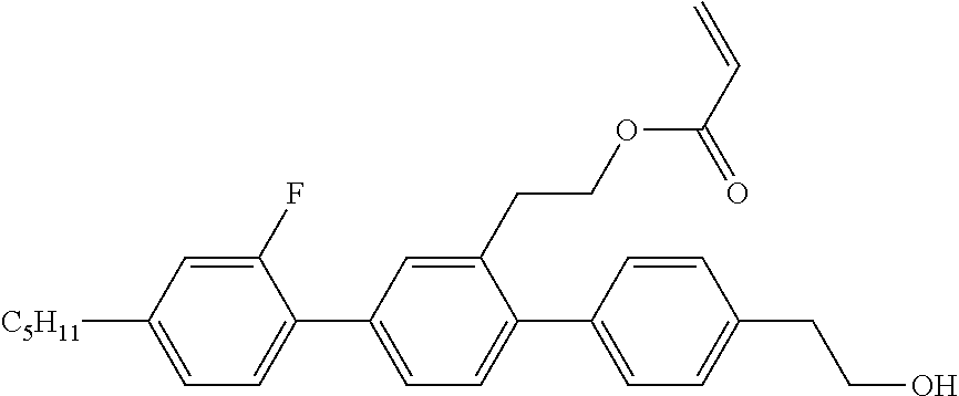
C1(F)=CC([C5H11])=CC=C1C1=CC=C(C2=CC=C(CCO)C=C2)C(CCOC(C=C)=O)=C1
